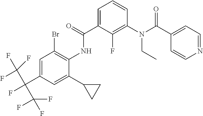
C1=C(C(NC2=C(Br)C=C(C(F)(C(F)(F)F)C(F)(F)F)C=C2C2CC2)=O)C(F)=C(N(C(C2=CC=NC=C2)=O)CC)C=C1
